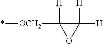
C1([H])([H])C([H])([OCH2]*)O1
